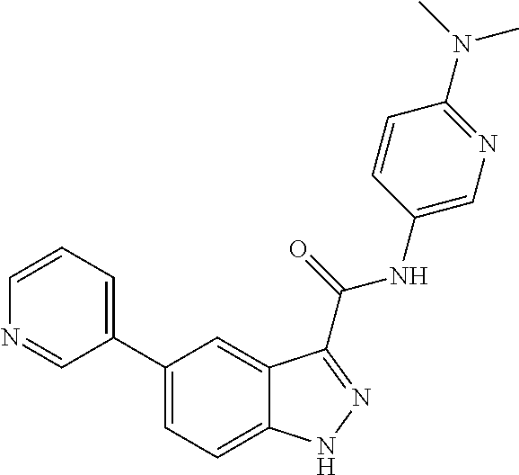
C1=CN=CC(C2=CC=C3C(=C2)C(C(NC2=CN=C(N(C)C)C=C2)=O)=NN3)=C1
